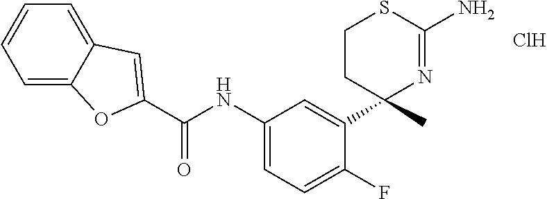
Cl.C(NC1=CC=C(F)C(C2(C)N=C(N)SCC2)=C1)(=O)C1=CC2=CC=CC=C2O1
